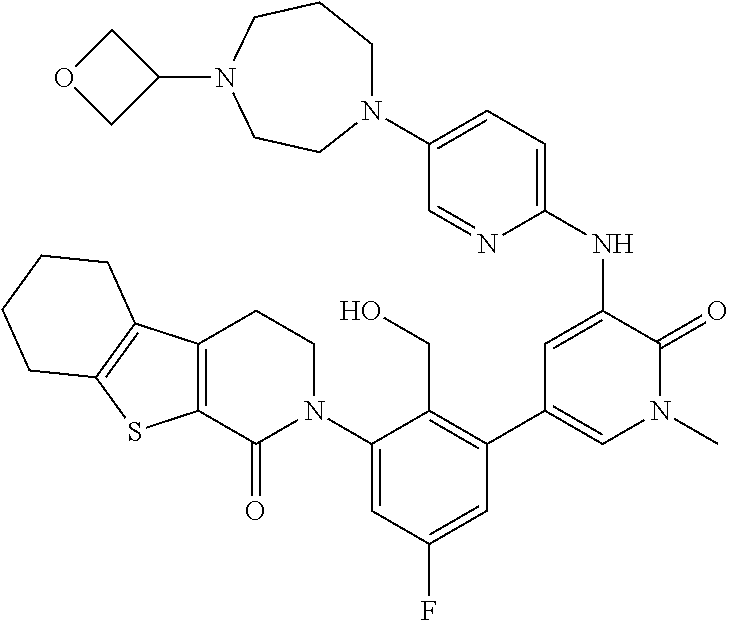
N1(C2=CC=C(NC3=CC(C4=C(CO)C(N5CCC6=C(C5=O)SC5=C6CCCC5)=CC(F)=C4)=CN(C)C3=O)N=C2)CCCN(C2COC2)CC1
